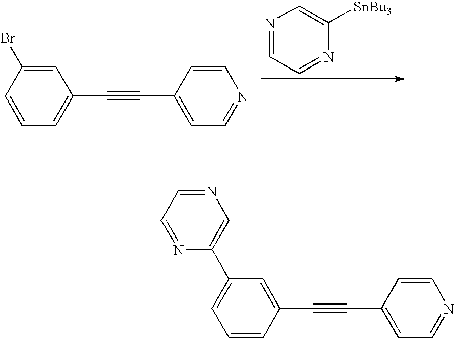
N1=CC=NC([SnBu3])=C1.C1=C(Br)C=CC=C1C#CC1=CC=NC=C1.C1=C(C#CC2=CC=NC=C2)C=CC=C1C1=CN=CC=N1
